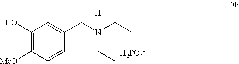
C1(O)=C([MeO])C=CC(C[N+](CC)(CC)[H])=C1.[H2PO4-]
